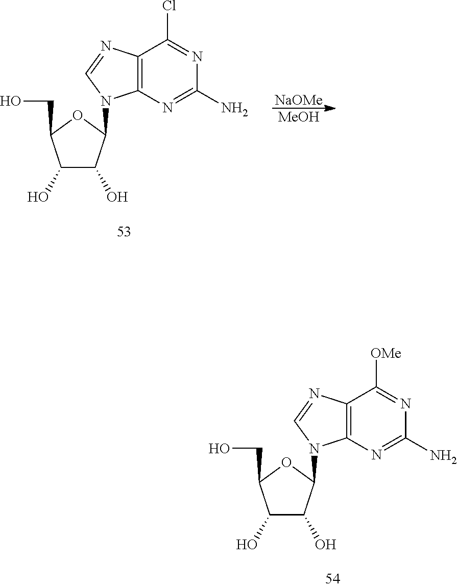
[NaOMe].[MeOH].C1(O)C(O)C(N2C3=C(N=C2)C(Cl)=NC(N)=N3)OC1CO.C1(O)C(O)C(N2C3=C(N=C2)C([OMe])=NC(N)=N3)OC1CO
